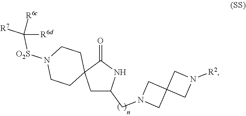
O=C1C2(CC(CN3CC4(C3)CN([R2])C4)N1)CCN([O2S]C([R7])([R6d])[R6c])CC2
